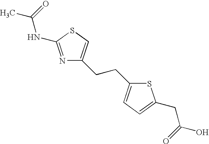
N1=C(NC(C)=O)SC=C1CCC1=CC=C(CC(O)=O)S1
